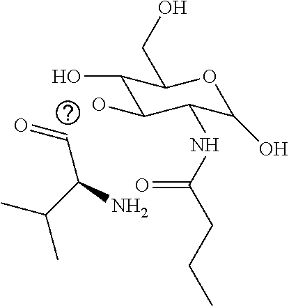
C1(O)C(O)C(NC(CCC)=O)C(O)OC1CO.C(=O)C(N)C(C)C
